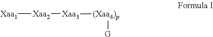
[Xaa1][Xaa2][Xaa3][(Xaa4)p][G]
